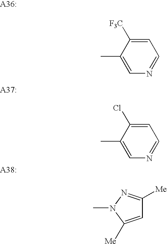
C1=C([F3C])C(C)=CN=C1.C1=C(Cl)C(C)=CN=C1.C1=C([Me])N(C)N=C1[Me]
